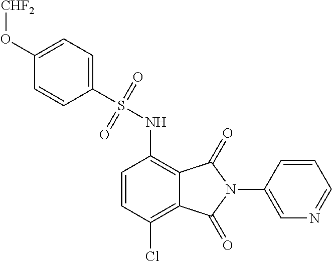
C1=CC(Cl)=C2C(=C1NS(C1=CC=C(O[CHF2])C=C1)(=O)=O)C(=O)N(C1=CN=CC=C1)C2=O
